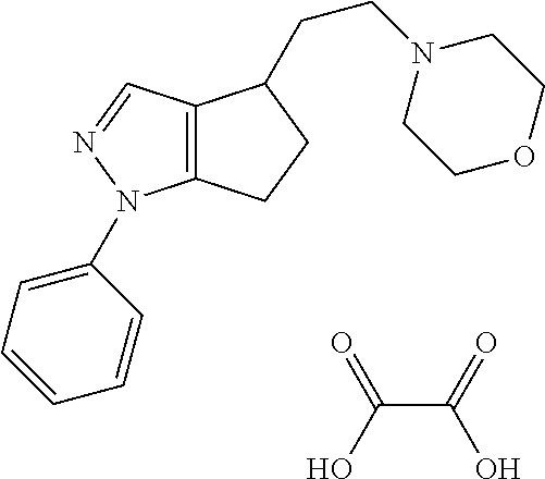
C12=C(N(C3=CC=CC=C3)N=C1)CCC2CCN1CCOCC1.O=C(O)C(O)=O
